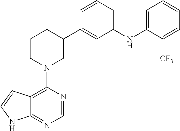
C12=C(N3CC(C4=CC(NC5=CC=CC=C5[CF3])=CC=C4)CCC3)N=CN=C1NC=C2
